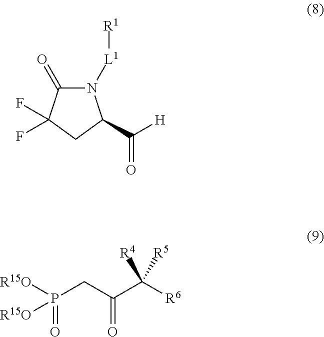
N1([L1][R1])C(=O)C(F)(F)CC1C([H])=O.[R15O]P(CC(C([R6])([R5])[R4])=O)(=O)[R15O]
